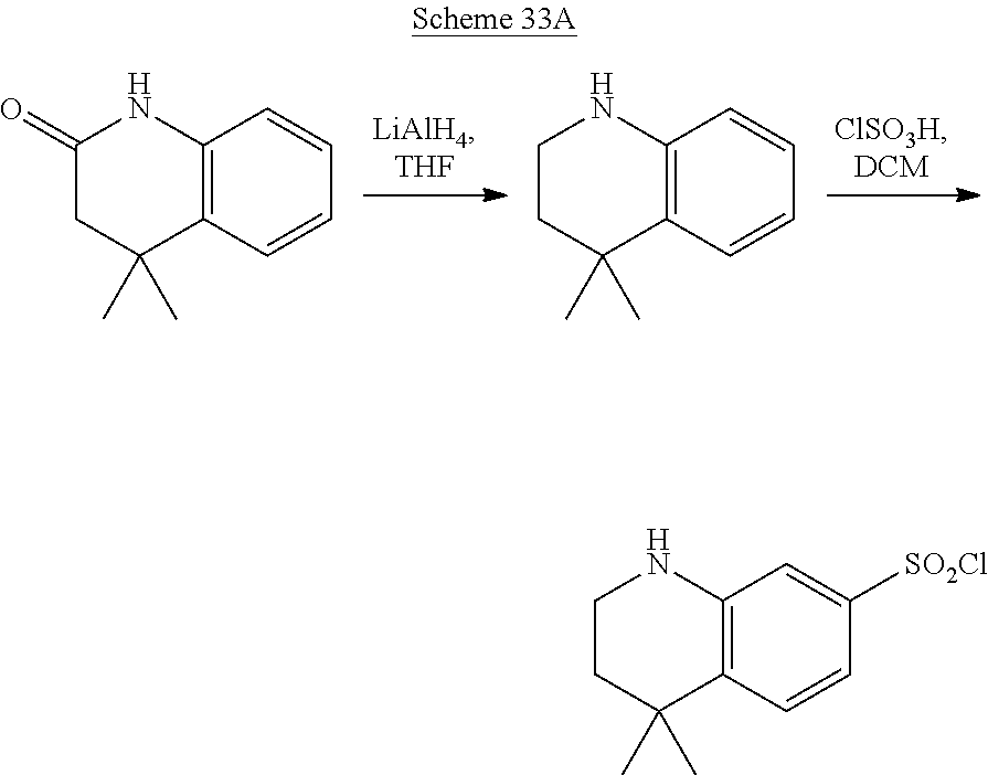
C12=C(C=CC=C1)C(C)(C)CC(=O)N2.C12=C(C=CC=C1)C(C)(C)CCN2.C12=C(C=CC([SO2Cl])=C1)C(C)(C)CCN2
